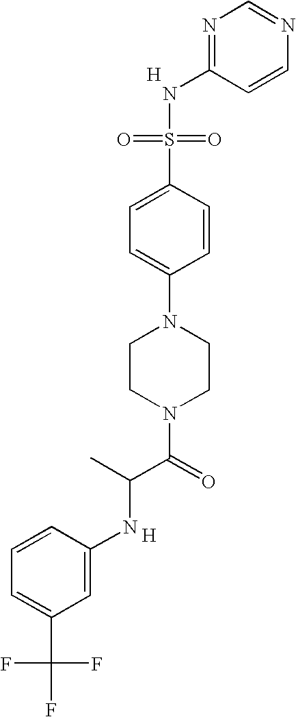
[H].C1=CN=CN=C1NS(=O)(=O)C1=CC=C(N2CCN(C(C(NC3=CC(C(F)(F)F)=CC=C3)C)=O)CC2)C=C1.[H]
